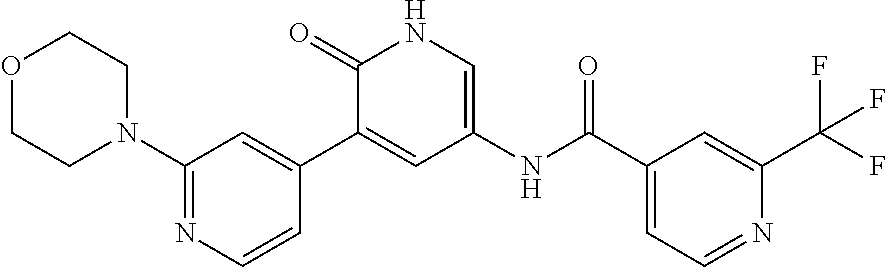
O1CCN(C2=NC=CC(C3=CC(NC(C4=CC=NC(C(F)(F)F)=C4)=O)=CNC3=O)=C2)CC1
